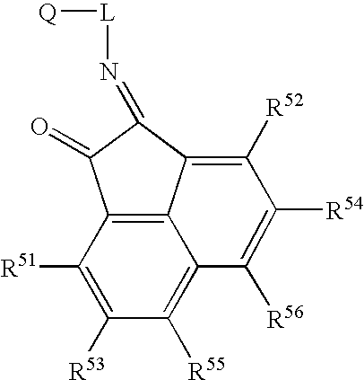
C1([R51])=C([R53])C([R55])=C2C3=C1C(=O)C(=N[L][Q])C3=C([R52])C([R54])=C2[R56]
